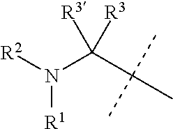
[R2]N(C(C(C)(C)C)([R3])[R3])[R1]
